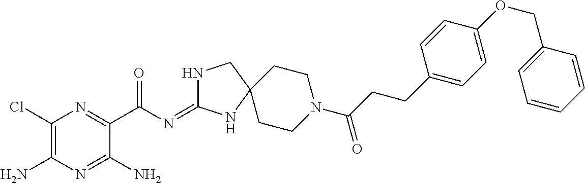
C1(Cl)=C(N)N=C(N)C(C(=O)N=C2NCC3(N2)CCN(C(=O)CCC2=CC=C(OCC4=CC=CC=C4)C=C2)CC3)=N1
